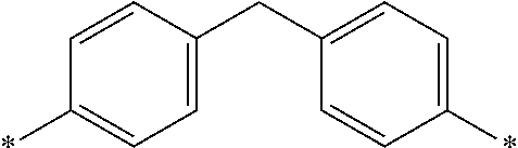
C1=C(CC2=CC=C(*)C=C2)C=CC(*)=C1
